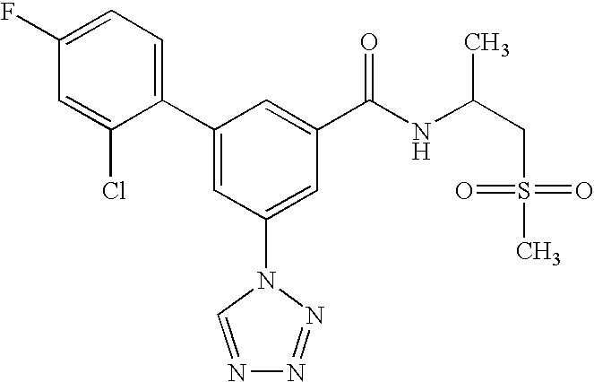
C1(C2=CC(N3C=NN=N3)=CC(C(NC(CS(C)(=O)=O)C)=O)=C2)=CC=C(F)C=C1Cl
